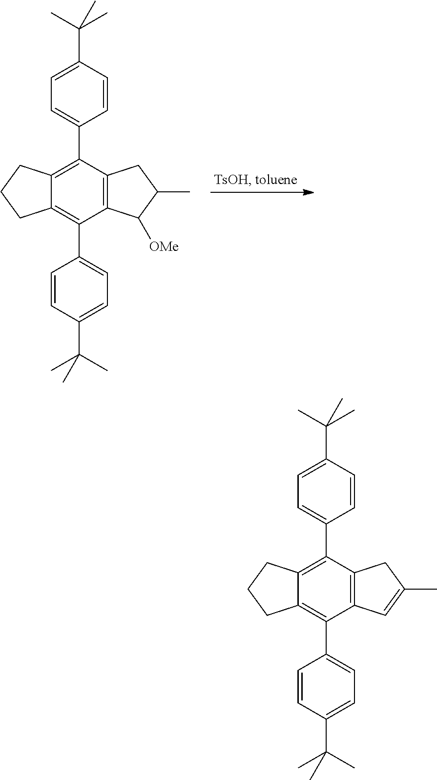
C12=C(C3=CC=C(C(C)(C)C)C=C3)C3=C(C(C4=CC=C(C(C)(C)C)C=C4)=C1CCC2)C=C(C)C3.C12=C(C3=CC=C(C(C)(C)C)C=C3)C3=C(C(C4=CC=C(C(C)(C)C)C=C4)=C1CCC2)C([OMe])C(C)C3
